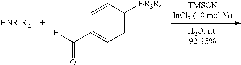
[HNR1R2].C=CC(=CC=CC([H])=O)[BR3R4]
